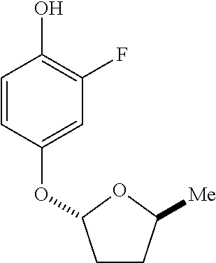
C1=CC(OC2CCC([Me])O2)=CC(F)=C1O
